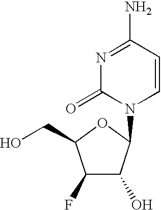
N1=C(N)C=CN(C2C(O)C(F)C(CO)O2)C1=O
